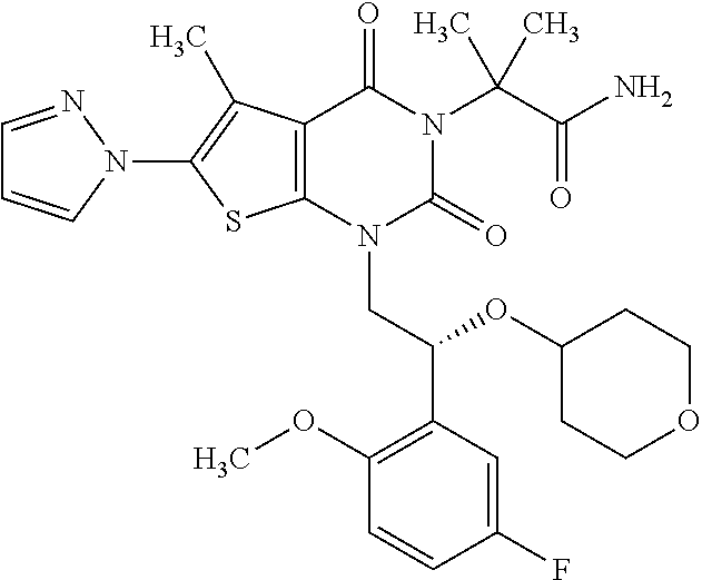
C12=C(C(C)=C(N3C=CC=N3)S1)C(=O)N(C(C(=O)N)(C)C)C(=O)N2CC(C1=C(OC)C=CC(F)=C1)OC1CCOCC1
